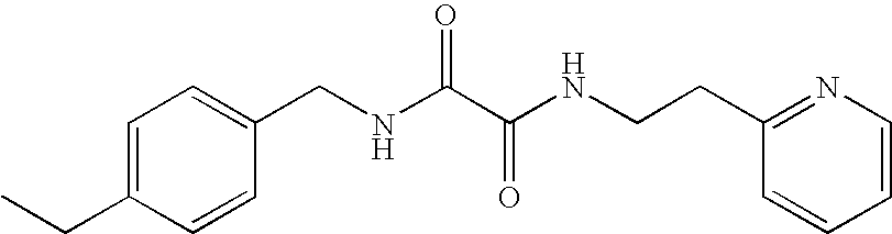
C1=CC(CC)=CC=C1CNC(C(NCCC1=NC=CC=C1)=O)=O
